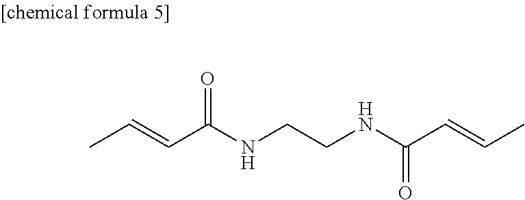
CC=CC(NCCNC(C=CC)=O)=O
